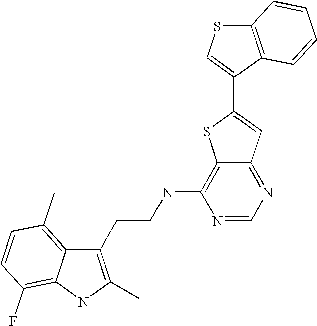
C1(CCNC2=C3C(=NC=N2)C=C(C2=CSC4=C2C=CC=C4)S3)=C(C)NC2=C(F)C=CC(C)=C12
